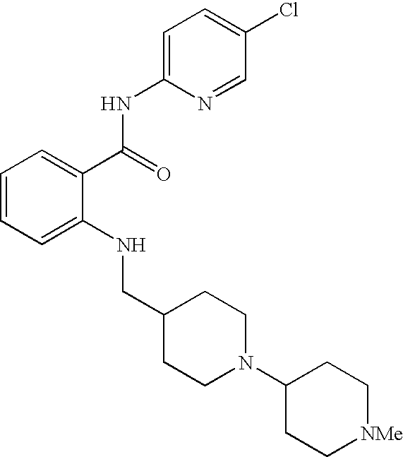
C1=CC=C(NCC2CCN(C3CC[NMe]CC3)CC2)C(C(NC2=CC=C(Cl)C=N2)=O)=C1
